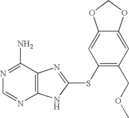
N1=C(N)C2=C(N=C1)NC(SC1=C(COC)C=C3C(=C1)OCO3)=N2
